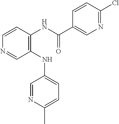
C1(NC2=CC=C(C)N=C2)=C(NC(C2=CN=C(Cl)C=C2)=O)C=CN=C1
